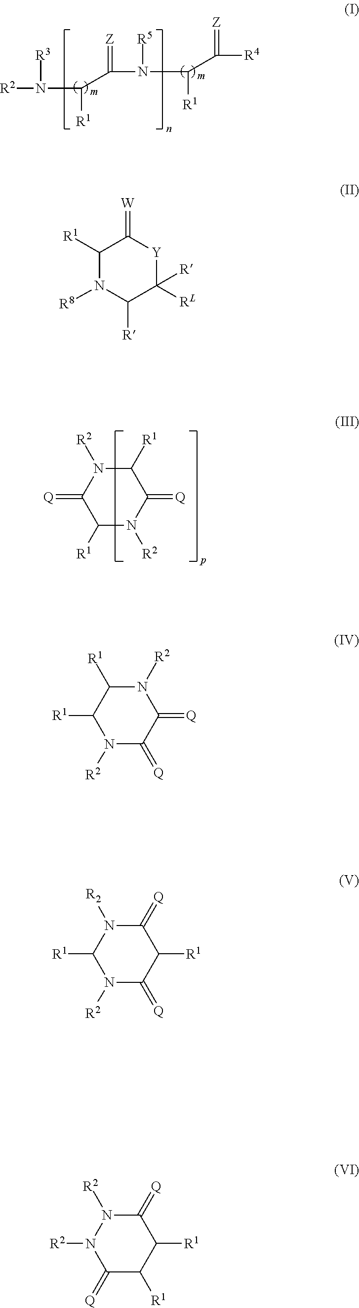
[R2]N(C(C(N([R5])C(C([R4])=[Z])[R1])=[Z])[R1])[R3].C1([R1])N([R2])C(=[Q])C([R1])N([R2])C1=[Q].C1([R1])N([R8])C([R])C([R])([RL])[Y]C1=[W].N1([R2])C([R1])C([R1])N([R2])C(=[Q])C1=[Q].C1(=[Q])N([R2])C([R1])N([R2])C(=[Q])C1[R1].C1(=[Q])N([R2])N([R2])C(=[Q])C([R1])C1[R1]
